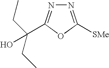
N1=C([SMe])OC(C(CC)(CC)O)=N1
